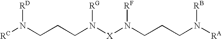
[RC]N([RD])CCCN([RG])[X]N([RF])CCCN([RB])[RA]
